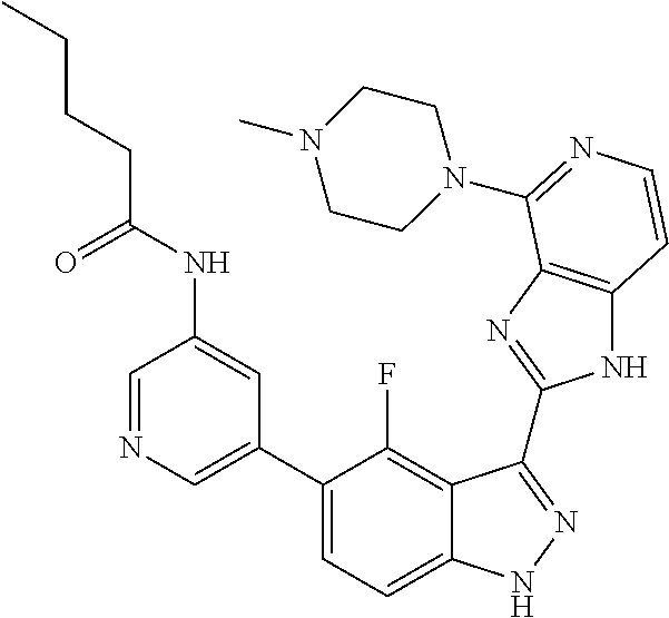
C1=C(C2=CC=C3C(=C2F)C(C2=NC4=C(N2)C=CN=C4N2CCN(C)CC2)=NN3)C=C(NC(CCCC)=O)C=N1
